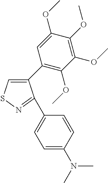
C1(C2=C(OC)C(OC)=C(OC)C(OC)=C2)=CSN=C1C1=CC=C(N(C)C)C=C1
